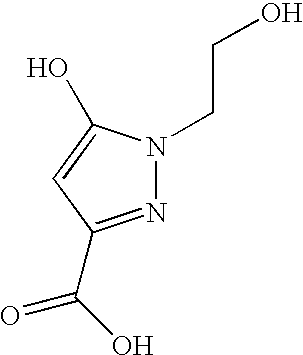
N1=C(C(O)=O)C=C(O)N1CCO
